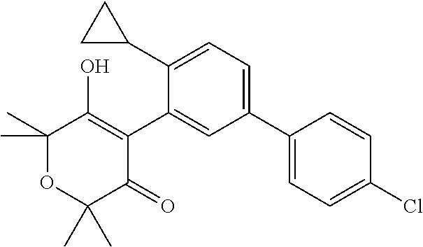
C1(C)(C)OC(C)(C)C(=O)C(C2=CC(C3=CC=C(Cl)C=C3)=CC=C2C2CC2)=C1O
